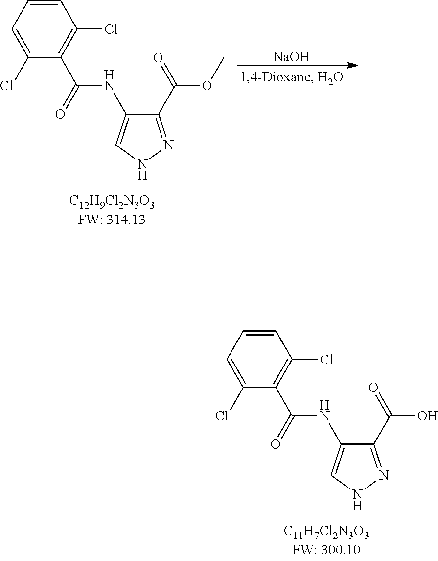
C1(C(=O)OC)=NNC=C1NC(C1=C(Cl)C=CC=C1Cl)=O.[NaOH].C1(C(=O)O)=NNC=C1NC(C1=C(Cl)C=CC=C1Cl)=O
